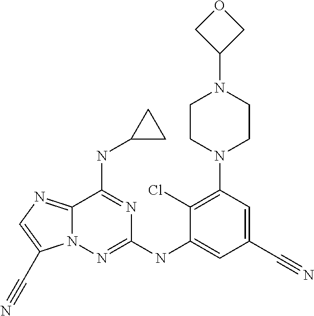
C12=NC=C(C#N)N1N=C(NC1=CC(C#N)=CC(N3CCN(C4COC4)CC3)=C1Cl)N=C2NC1CC1
